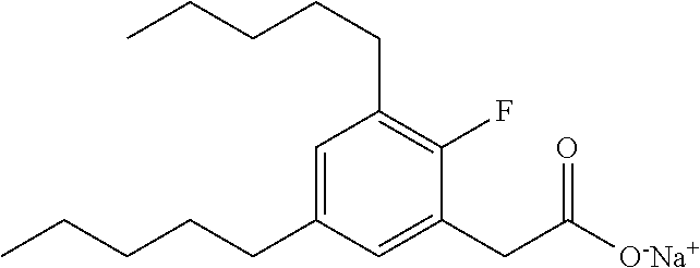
C1(CC([O-Na+])=O)=CC(CCCCC)=CC(CCCCC)=C1F
